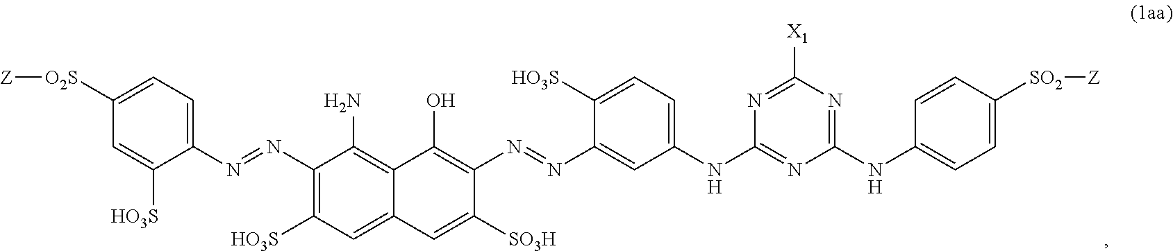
C1(N=NC2=C([HO3S])C=C3C(=C2N)C(O)=C(N=NC2=CC(NC4=NC(NC5=CC=C([SO2][Z])C=C5)=NC([X1])=N4)=CC=C2[HO3S])C([SO3H])=C3)=CC=C([O2S][Z])C=C1[HO3S]
